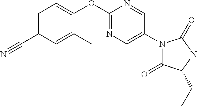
C1=C(C#N)C=C(C)C(OC2=NC=C(N3C(=O)C(CC)NC3=O)C=N2)=C1
